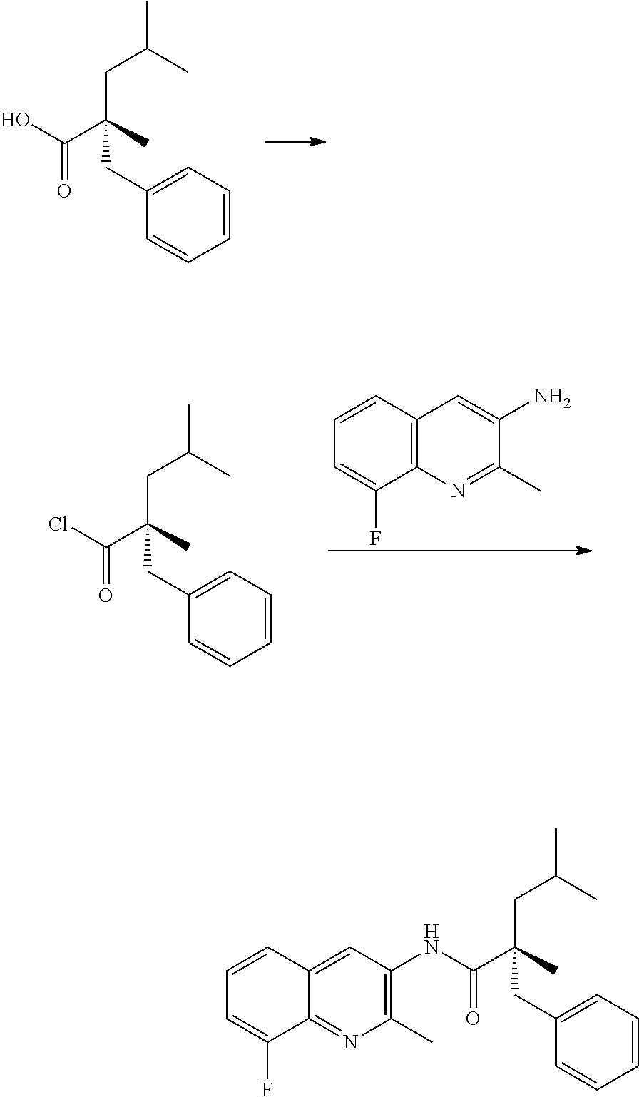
CC(C)CC(C(=O)O)(C)CC1=CC=CC=C1.C12=C(C=CC=C1F)C=C(N)C(C)=N2.CC(C)CC(C(=O)Cl)(C)CC1=CC=CC=C1.CC(C)CC(C(=O)NC1=C(C)N=C2C(=C1)C=CC=C2F)(C)CC1=CC=CC=C1
